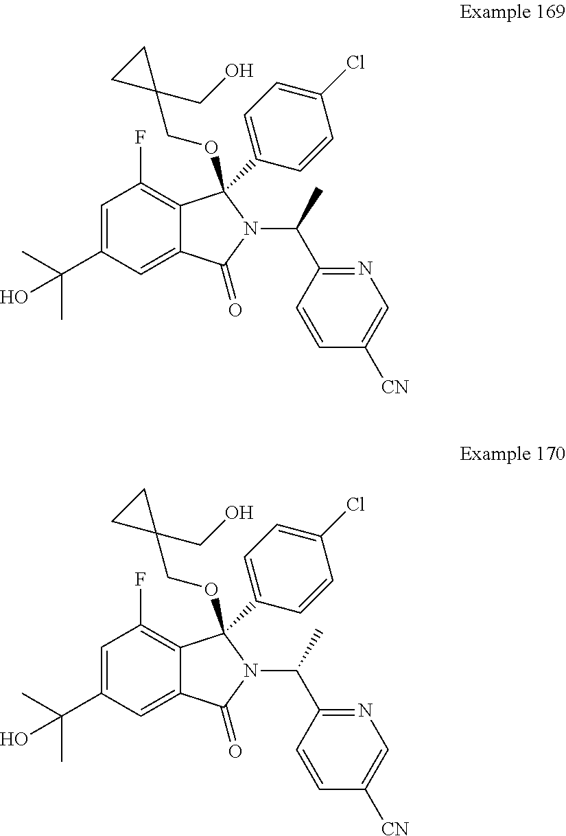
C1=C(C(C)(C)O)C=C2C(=C1F)C(C1=CC=C(Cl)C=C1)(OCC1(CO)CC1)N(C(C1=NC=C([CN])C=C1)C)C2=O.C1=C(C(C)(C)O)C=C2C(=C1F)C(C1=CC=C(Cl)C=C1)(OCC1(CO)CC1)N(C(C1=NC=C([CN])C=C1)C)C2=O
